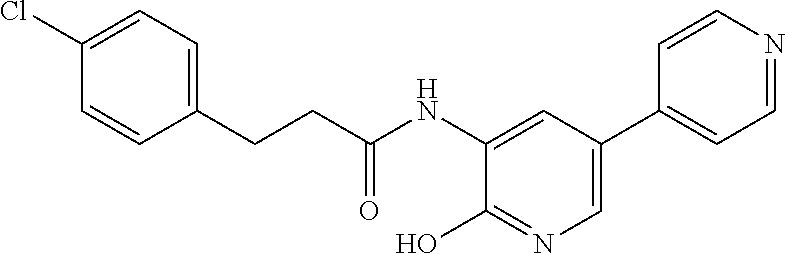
C1=CC(CCC(=O)NC2=CC(C3=CC=NC=C3)=CN=C2O)=CC=C1Cl
